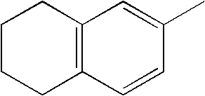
C1CCC2=C(C1)C=C(C)C=C2
